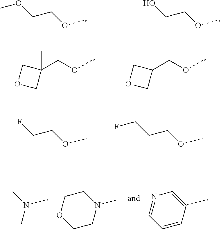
C1(COC)(C)COC1.C1(COC)COC1.FCCOC.C(CCOC)F.CN(C)C.C1N(C)CCOC1.C1=C(C)C=CC=N1.COCCOC.OCCOC
